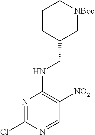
N1=C(Cl)N=CC([NO2])=C1NCC1C[NBoc]CCC1
